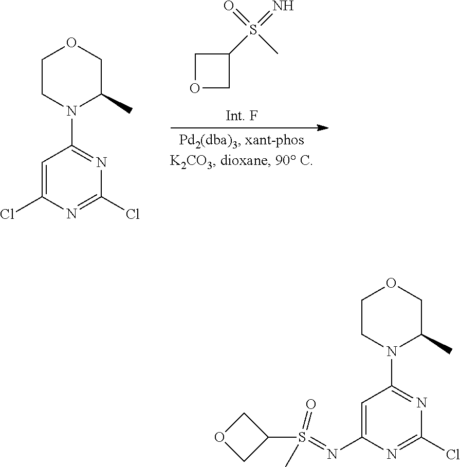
O1CC(S(=O)(C)=N)C1.C1CN(C2=NC(Cl)=NC(Cl)=C2)C(C)CO1.C1CN(C2=NC(Cl)=NC(N=S(C3COC3)(=O)C)=C2)C(C)CO1
